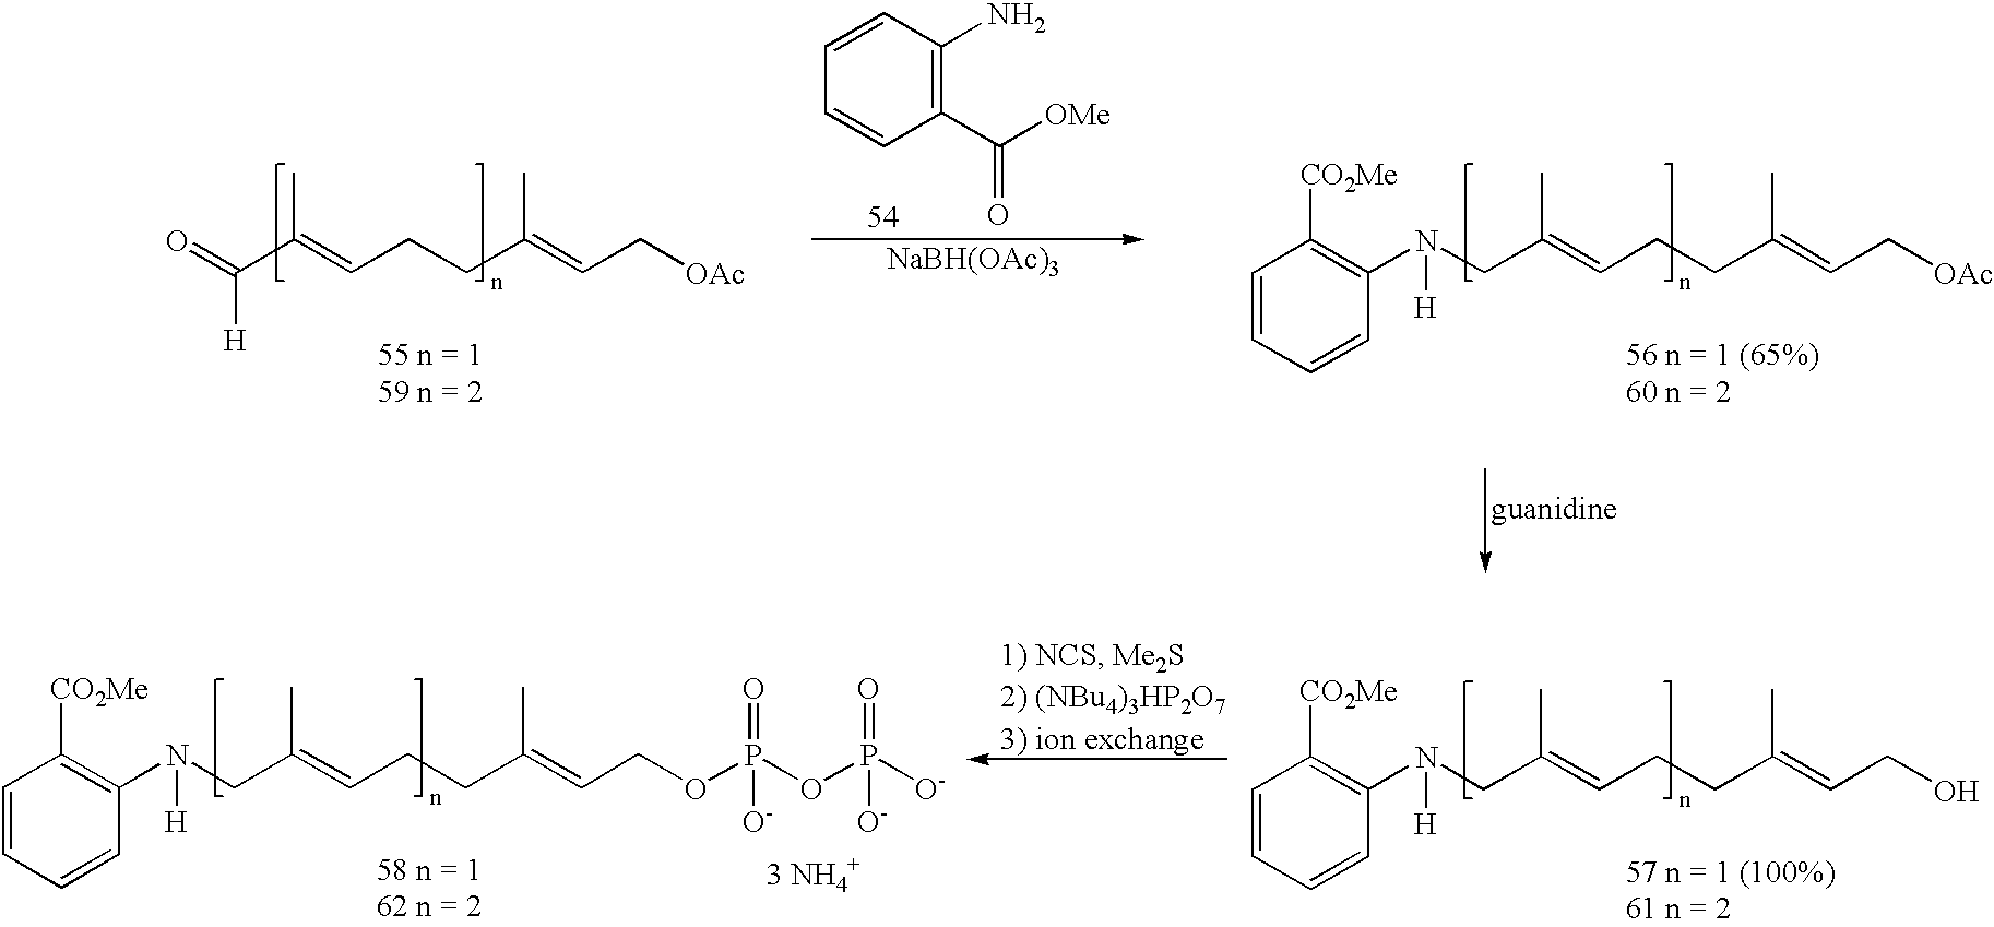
O=C(C(=CCCC(=CC[OAc])C)C)[H].[NaBH(OAc)3].C1=CC(N)=C(C([OMe])=O)C=C1.N(CC(=CCCC(=CC[OAc])C)C)(C1=C([CO2Me])C=CC=C1)[H].N(CC(=CCCC(=CCO)C)C)(C1=C([CO2Me])C=CC=C1)[H].N(CC(=CCCC(=CCOP(OP([O-])(=O)[O-])(=O)[O-])C)C)(C1=C([CO2Me])C=CC=C1)[H].[3 NH4+]
